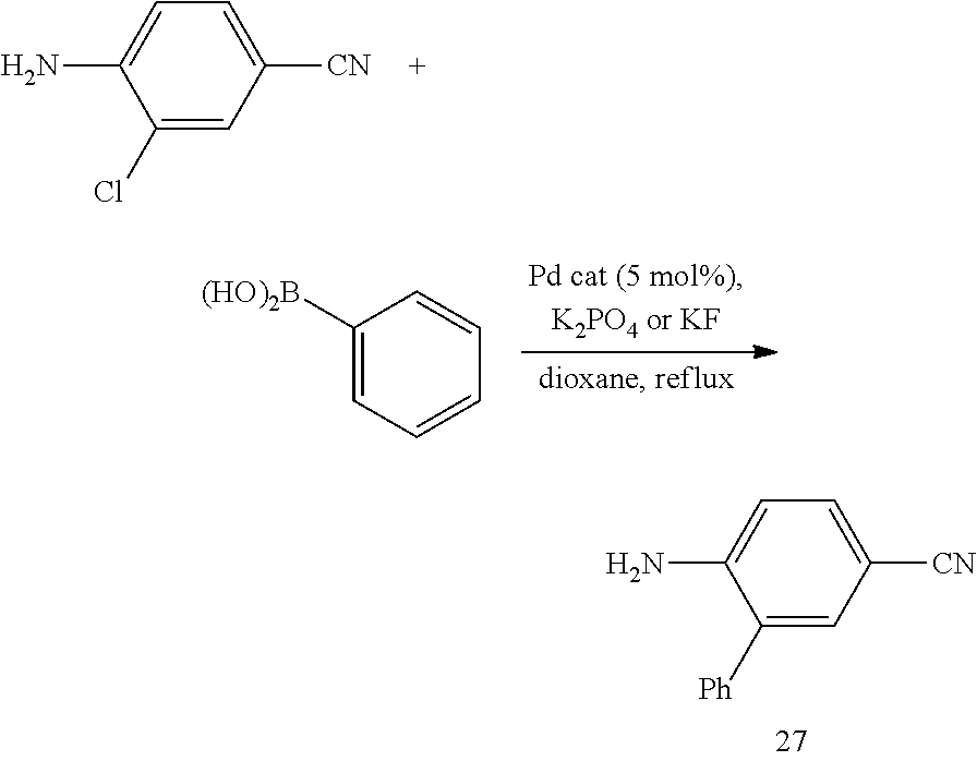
C1([(HO)2B])=CC=CC=C1.C1(Cl)=CC([CN])=CC=C1N.C1([Ph])=CC([CN])=CC=C1N
